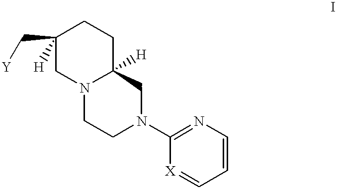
C1(C[Y])([H])CN2C([H])(CC1)CN(C1=NC=CC=[X]1)CC2
